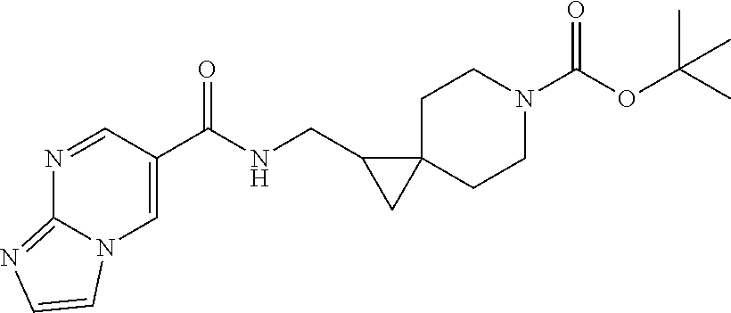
C(NCC1CC12CCN(C(OC(C)(C)C)=O)CC2)(=O)C1=CN2C(=NC=C2)N=C1
